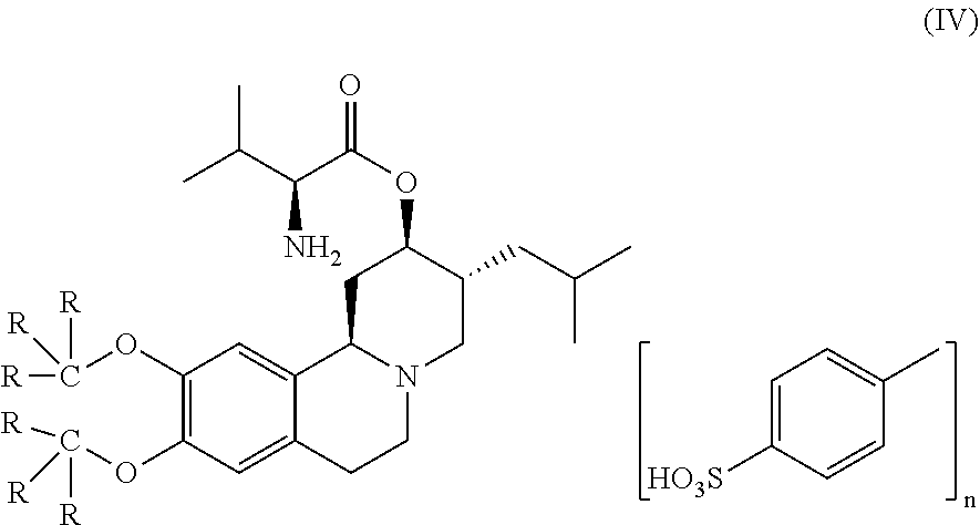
C1=C([HO3S])C=CC(C)=C1.C1(OC([R])([R])[R])=C(OC([R])([R])[R])C=C2C(=C1)C1N(CC2)CC(CC(C)C)C(OC(=O)C(C(C)C)N)C1
